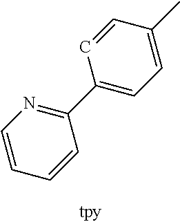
C1=CC=CC(C2=CC=C(C)C=C2)=N1
